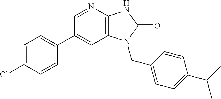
C1(C2=CC=C(Cl)C=C2)=CC2=C(N=C1)NC(=O)N2CC1=CC=C(C(C)C)C=C1
